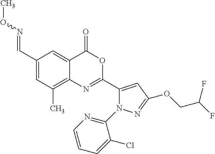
C1(C=NOC)=CC(C)=C2C(=C1)C(=O)OC(C1=CC(OCC(F)F)=NN1C1=NC=CC=C1Cl)=N2
